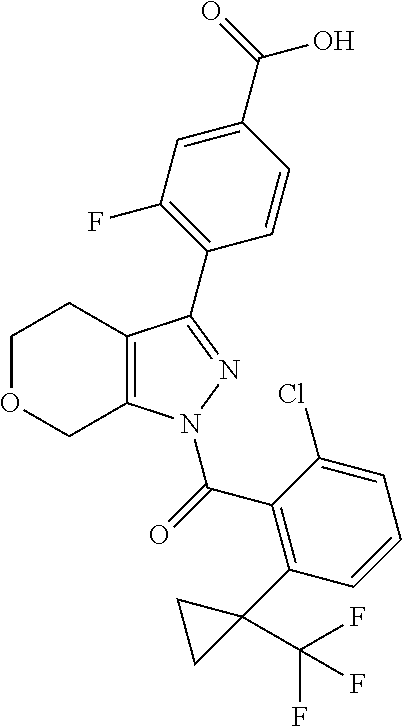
C12=C(N(C(C3=C(C4(C(F)(F)F)CC4)C=CC=C3Cl)=O)N=C1C1=C(F)C=C(C(O)=O)C=C1)COCC2
